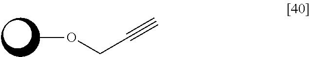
COCC#C
